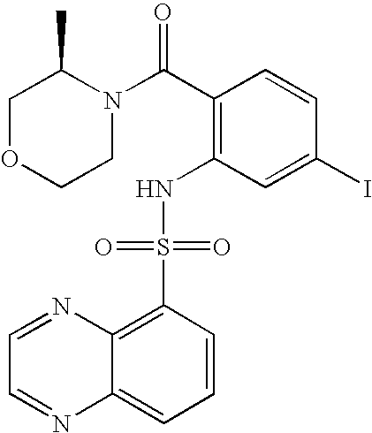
N1(C(C2=C(NS(C3=C4C(=CC=C3)N=CC=N4)(=O)=O)C=C(I)C=C2)=O)C(C)COCC1
